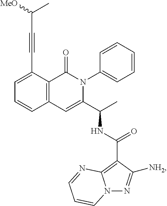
C1=C(C#CC([MeO])C)C2=C(C=C1)C=C(C(C)NC(C1=C3N(N=C1[NH2])C=CC=N3)=O)N(C1=CC=CC=C1)C2=O
